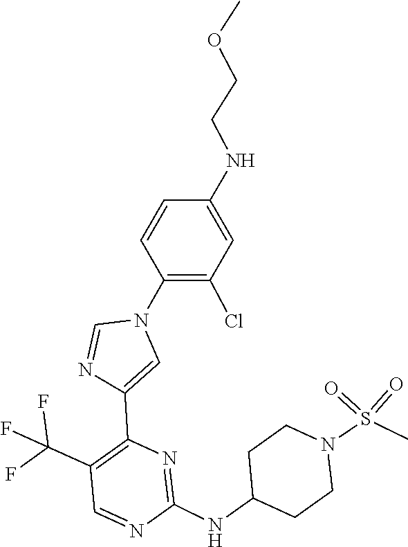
C1(NC2CCN(S(=O)(=O)C)CC2)=NC(C2=CN(C3=C(Cl)C=C(NCCOC)C=C3)C=N2)=C(C(F)(F)F)C=N1
